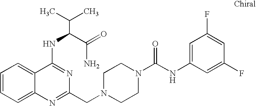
C1=CC=C2C(=C1)C(NC(C(N)=O)C(C)C)=NC(CN1CCN(C(NC3=CC(F)=CC(F)=C3)=O)CC1)=N2
